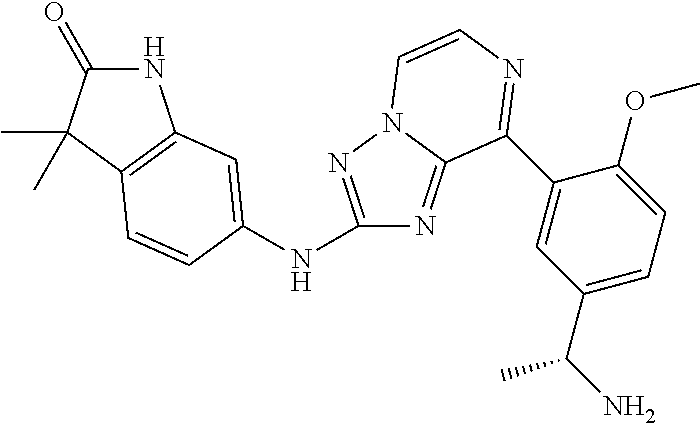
N1C(=O)C(C)(C)C2=C1C=C(NC1=NN3C(=N1)C(C1=CC(C(N)C)=CC=C1OC)=NC=C3)C=C2
